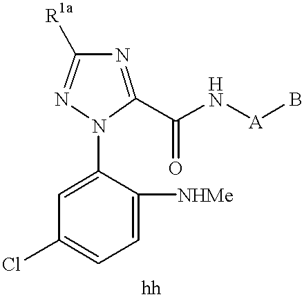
C1=C(N2C(C(N[A]B)=O)=NC([R1a])=N2)C([NHMe])=CC=C1Cl
